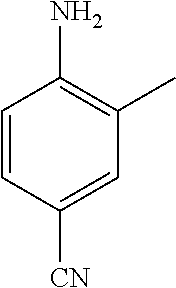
C1=CC([CN])=CC(C)=C1N
